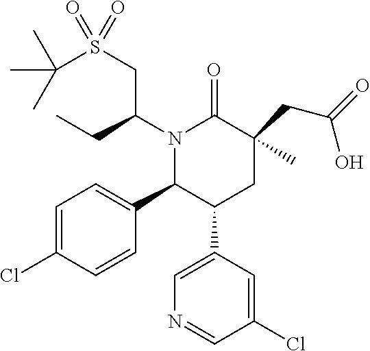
C1=C(Cl)C=CC(C2C(C3=CN=CC(Cl)=C3)CC(C)(CC(=O)O)C(=O)N2C(CS(C(C)(C)C)(=O)=O)CC)=C1
